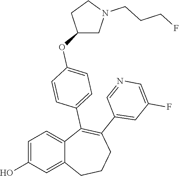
C1=C(O)C=C2C(=C1)C(C1=CC=C(OC3CN(CCCF)CC3)C=C1)=C(C1=CC(F)=CN=C1)CCC2
